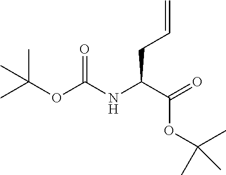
CC(OC(NC(C(=O)OC(C)(C)C)CC=C)=O)(C)C
